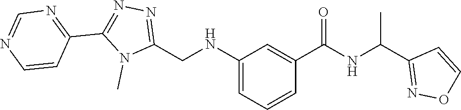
N1=C(CNC2=CC=CC(C(=O)NC(C3=NOC=C3)C)=C2)N(C)C(C2=NC=NC=C2)=N1
